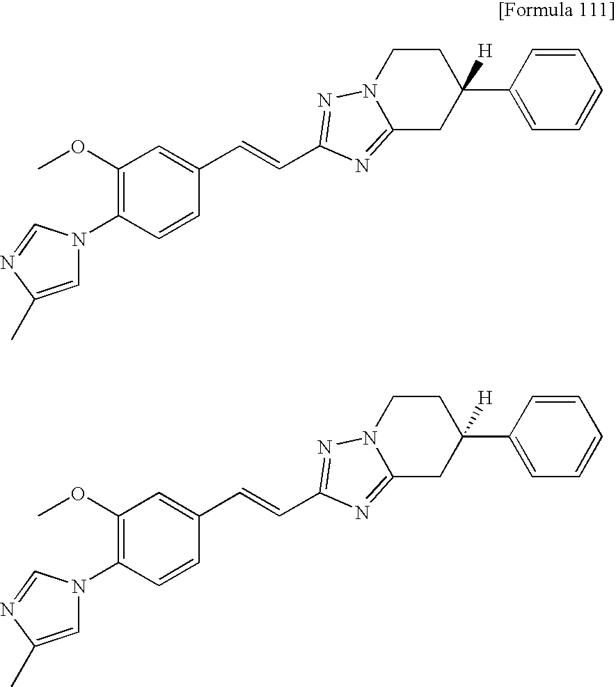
C1=C(C)N=CN1C1=C(OC)C=C(C=CC2=NN3CCC(C4=CC=CC=C4)([H])CC3=N2)C=C1.C1=C(C)N=CN1C1=C(OC)C=C(C=CC2=NN3CCC(C4=CC=CC=C4)([H])CC3=N2)C=C1
